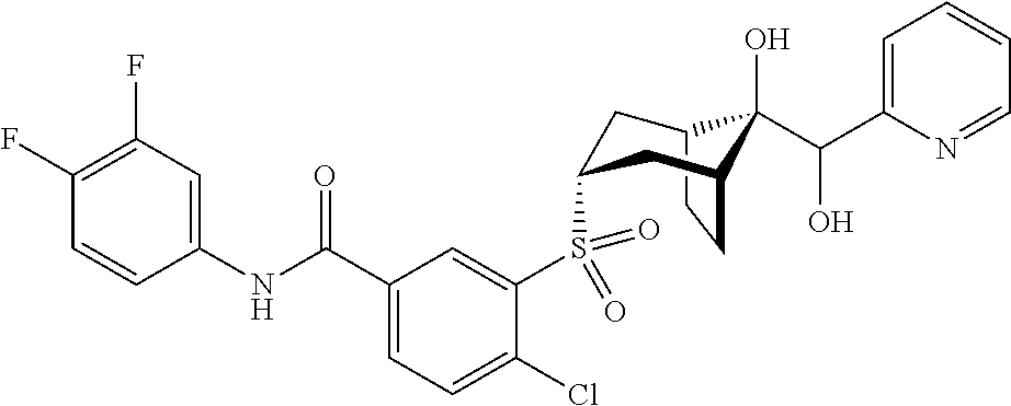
C12CCC(CC(S(C3=CC(C(NC4=CC(F)=C(F)C=C4)=O)=CC=C3Cl)(=O)=O)C1)C2(O)C(C1=CC=CC=N1)O
